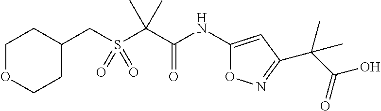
C1(CS(C(C(NC2=CC(C(C(O)=O)(C)C)=NO2)=O)(C)C)(=O)=O)CCOCC1
